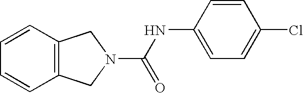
C12=C(C=CC=C1)CN(C(NC1=CC=C(Cl)C=C1)=O)C2
